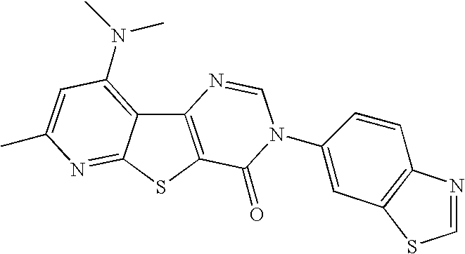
C12=C(SC3=NC(C)=CC(N(C)C)=C13)C(=O)N(C1=CC3=C(C=C1)N=CS3)C=N2
